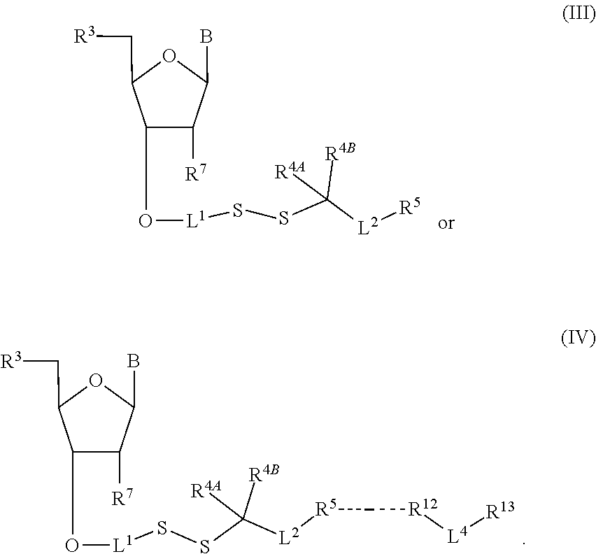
C1(CO[L1]SSC([R4B])([L2][R5])[R4A])C([R7])C(B)OC1C[R3].C1(CO[L1]SSC([L2][R5]C[R12][L4][R13])([R4B])[R4A])C([R7])C(B)OC1C[R3]
